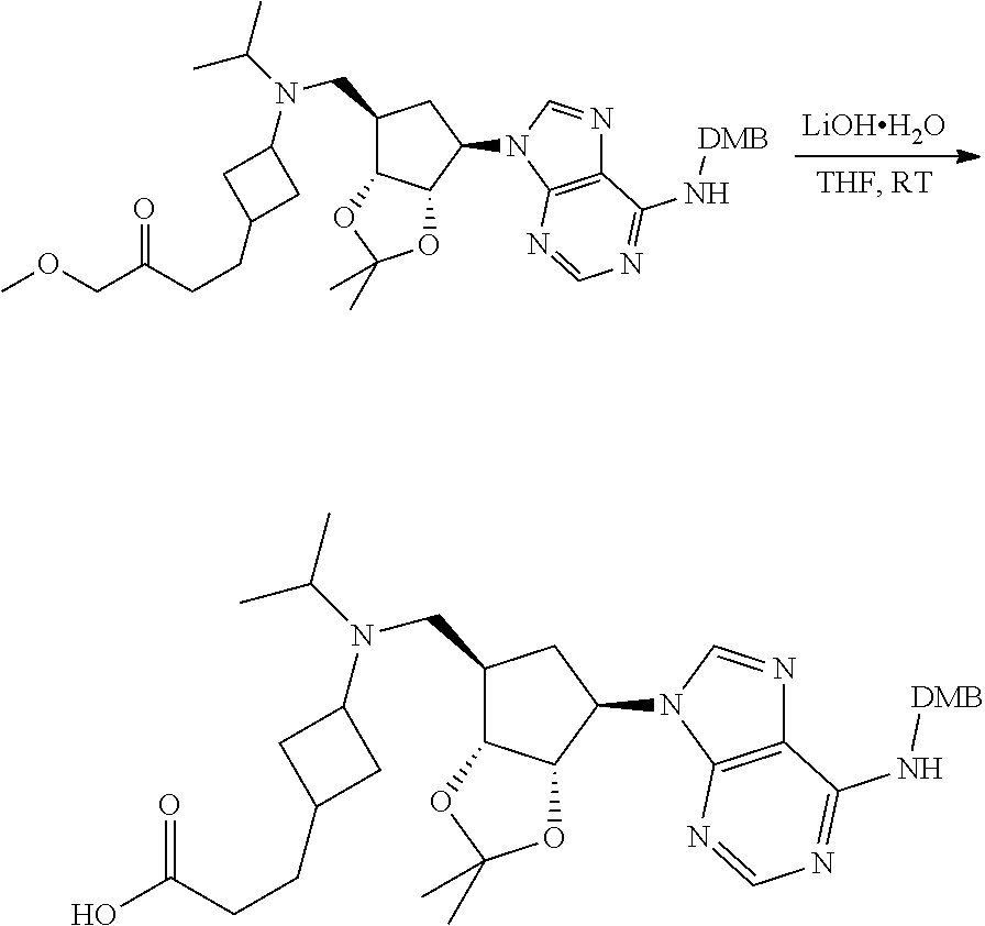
[LiOHH2O].COCC(=O)CCC1CC(N(CC2C3C(C(N4C5=C(N=C4)C(N[DMB])=NC=N5)C2)OC(C)(C)O3)C(C)C)C1.OC(=O)CCC1CC(N(CC2C3C(C(N4C5=C(N=C4)C(N[DMB])=NC=N5)C2)OC(C)(C)O3)C(C)C)C1
